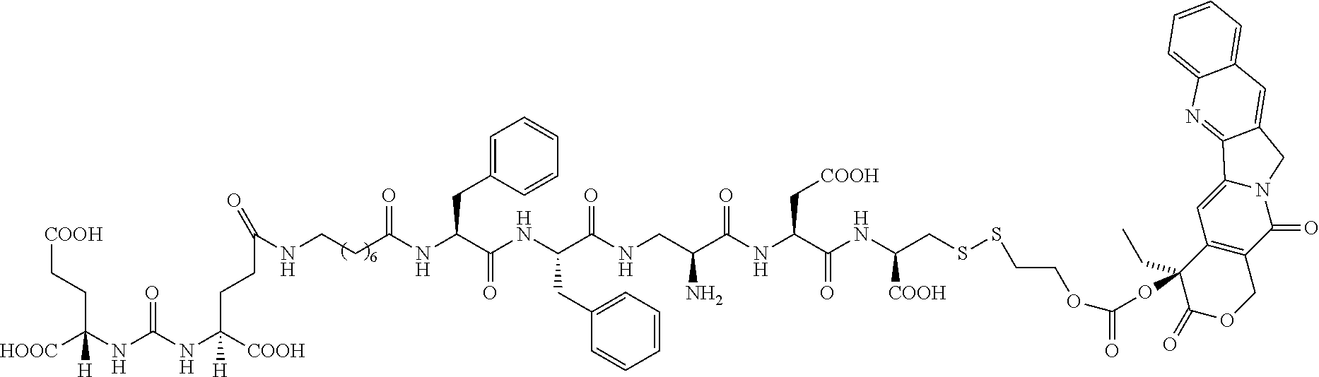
[COOH]CCC(NC(NC([COOH])([H])CCC(NCCC(NC(C(NC(C(NCC(C(NC(C(NC(CSSCCOC(=O)OC1(CC)C(=O)OCC2=C1C=C1N(C2=O)CC2=CC3=CC=CC=C3N=C12)[COOH])=O)C[COOH])=O)N)=O)CC1=CC=CC=C1)=O)CC1=CC=CC=C1)=O)=O)=O)([HOOC])[H]
